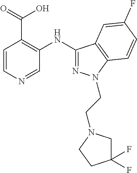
C1=CN=CC(NC2=NN(CCN3CC(F)(F)CC3)C3=C2C=C(F)C=C3)=C1C(=O)O
